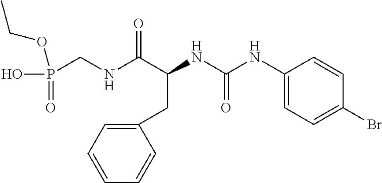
O=C(NC(C(NCP(O)(=O)OCC)=O)CC1=CC=CC=C1)NC1=CC=C(Br)C=C1
